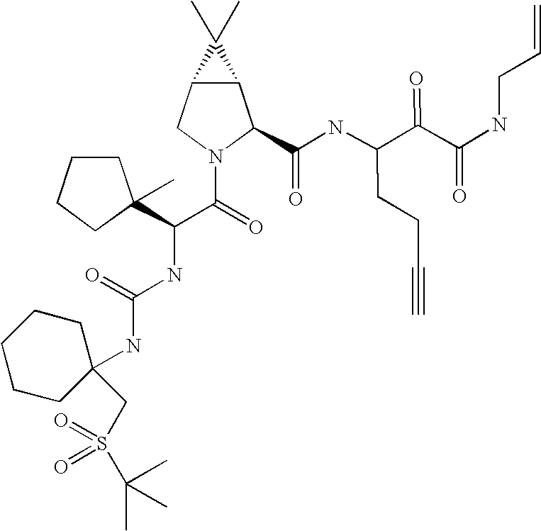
C12C(CN(C(=O)C(NC(NC3(CS(C(C)(C)C)(=O)=O)CCCCC3)=O)C3(C)CCCC3)C1C(NC(C(C(NCC=C)=O)=O)CCC#C)=O)C2(C)C
